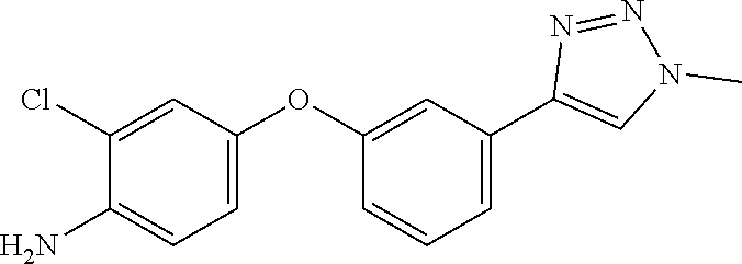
C1=C(OC2=CC(C3=CN(C)N=N3)=CC=C2)C=C(Cl)C(N)=C1
